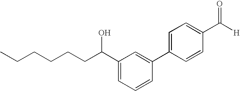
C1(C2=CC=C(C([H])=O)C=C2)=CC(C(CCCCCC)O)=CC=C1
